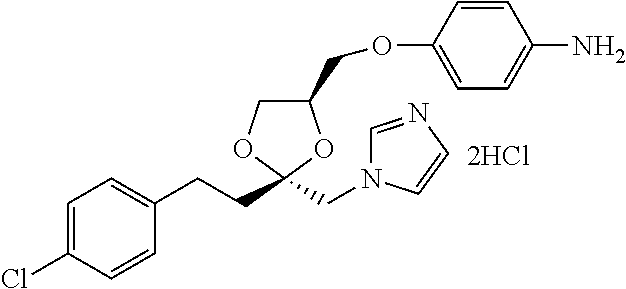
[2HCl].C1=C(Cl)C=CC(CCC2(CN3C=NC=C3)OC(COC3=CC=C(N)C=C3)CO2)=C1
